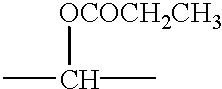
CC(C)[OCOCH2CH3]
